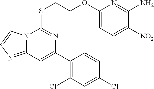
N12C(=NC=C1)C=C(C1=C(Cl)C=C(Cl)C=C1)N=C2SCCOC1=CC=C([NO2])C(N)=N1
